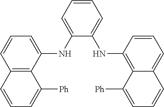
C1=CC=C(NC2=CC=CC3=C2C([Ph])=CC=C3)C(NC2=C3C(=CC=C2)C=CC=C3[Ph])=C1
